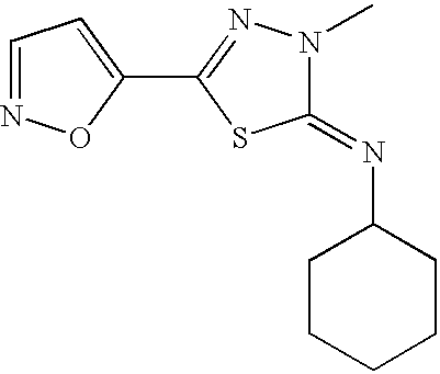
C1=NOC(C2=NN(C)C(=NC3CCCCC3)S2)=C1
